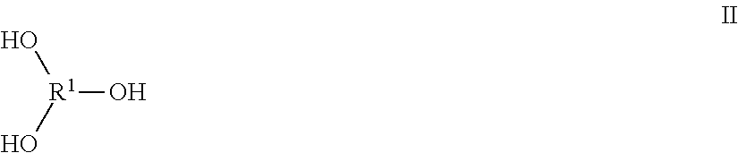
O[R1](O)O
